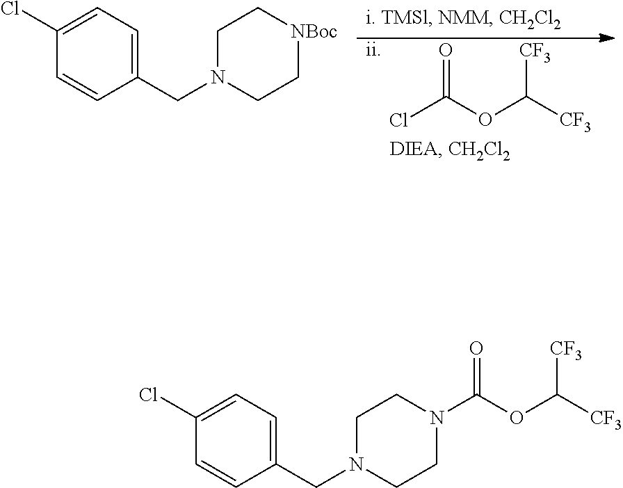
O=C(OC([CF3])[CF3])Cl.[ii].C1(CN2CC[NBoc]CC2)=CC=C(Cl)C=C1.C1(CN2CCN(C(OC([CF3])[CF3])=O)CC2)=CC=C(Cl)C=C1
